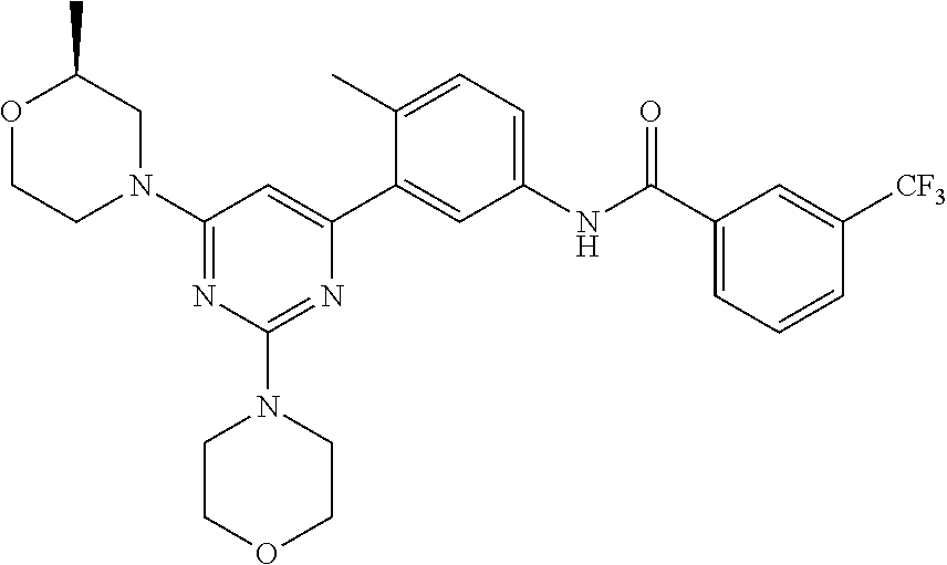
O1CCN(C2=NC(N3CCOCC3)=NC(C3=CC(NC(C4=CC=CC([CF3])=C4)=O)=CC=C3C)=C2)CC1C
